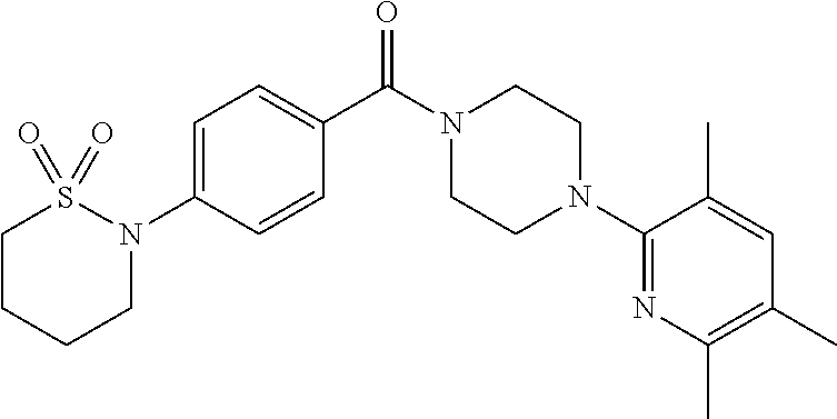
C1=C(N2S(=O)(=O)CCCC2)C=CC(C(N2CCN(C3=NC(C)=C(C)C=C3C)CC2)=O)=C1
